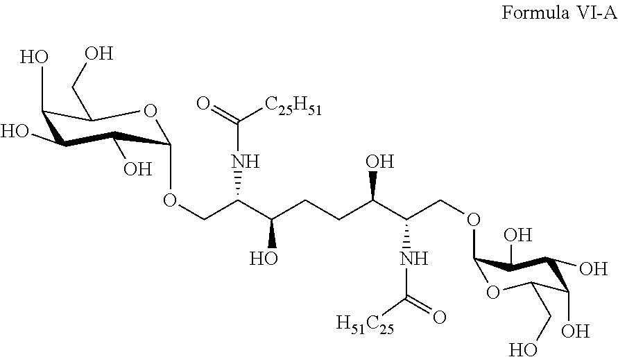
C1(O)C(O)C(O)C(OCC(C(CCC(C(COC2OC(CO)C(O)C(O)C2O)NC(=O)[H51C25])O)O)NC([C25H51])=O)OC1CO
